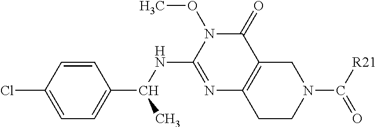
N1=C(NC(C)C2=CC=C(Cl)C=C2)N(OC)C(=O)C2=C1CCN(C([R21])=O)C2
